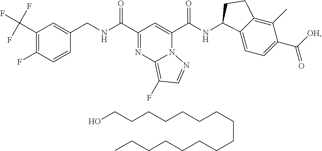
C1(C(F)(F)F)=C(F)C=CC(CNC(=O)C2=NC3=C(F)C=NN3C(C(NC3C4=CC=C(C([OH])=O)C(C)=C4CC3)=O)=C2)=C1.C(O)CCCCCCCCCCCCCCC
